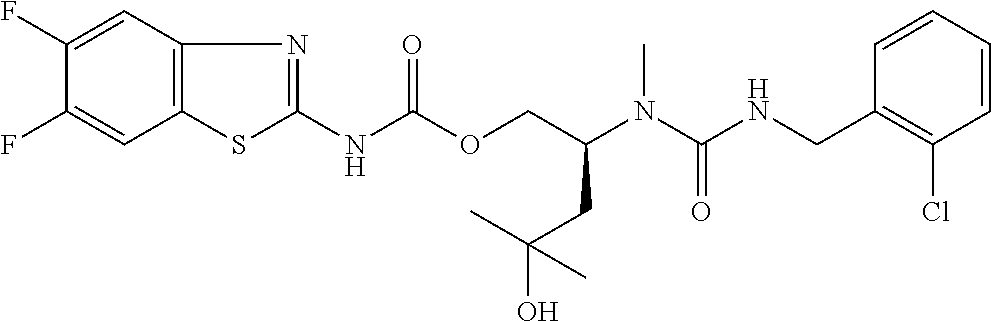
C1=CC(CNC(N(C(COC(NC2=NC3=C(S2)C=C(F)C(F)=C3)=O)CC(C)(O)C)C)=O)=C(Cl)C=C1
